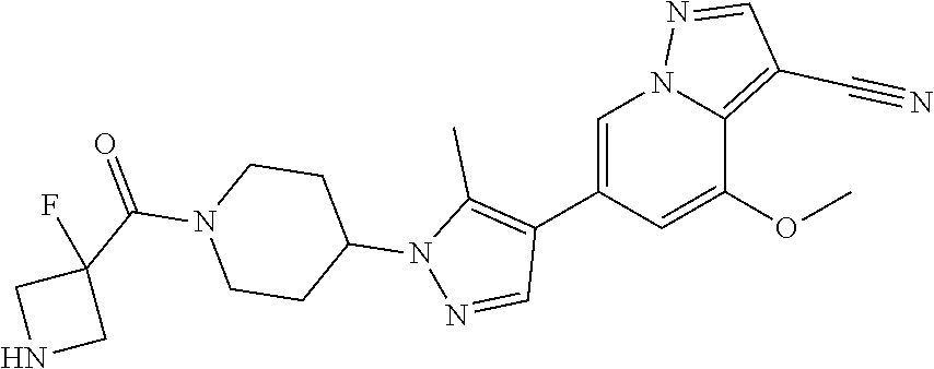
C1(C2=C(C)N(C3CCN(C(=O)C4(F)CNC4)CC3)N=C2)=CN2C(=C(C#N)C=N2)C(OC)=C1
